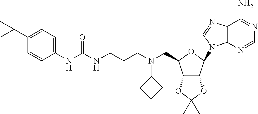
C12=C(N=CN=C1N)N(C1C3C(C(CN(CCCNC(NC4=CC=C(C(C)(C)C)C=C4)=O)C4CCC4)O1)OC(C)(C)O3)C=N2
